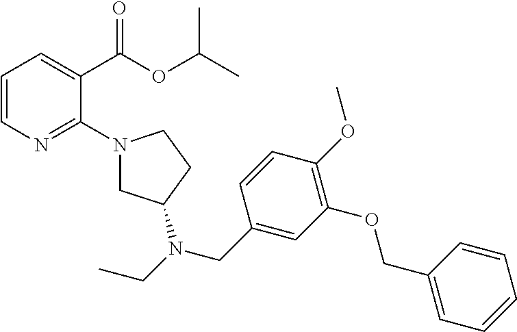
C1=CN=C(N2CC(N(CC)CC3=CC(OCC4=CC=CC=C4)=C(OC)C=C3)CC2)C(C(OC(C)C)=O)=C1
